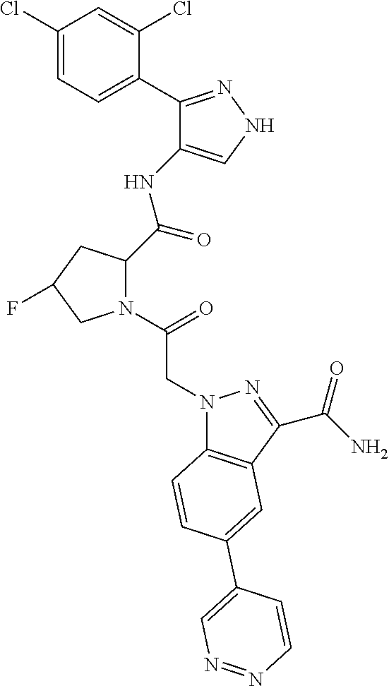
C1(Cl)=CC=C(C2=NNC=C2NC(=O)C2N(C(CN3C4=C(C(C(N)=O)=N3)C=C(C3=CN=NC=C3)C=C4)=O)CC(F)C2)C(Cl)=C1
